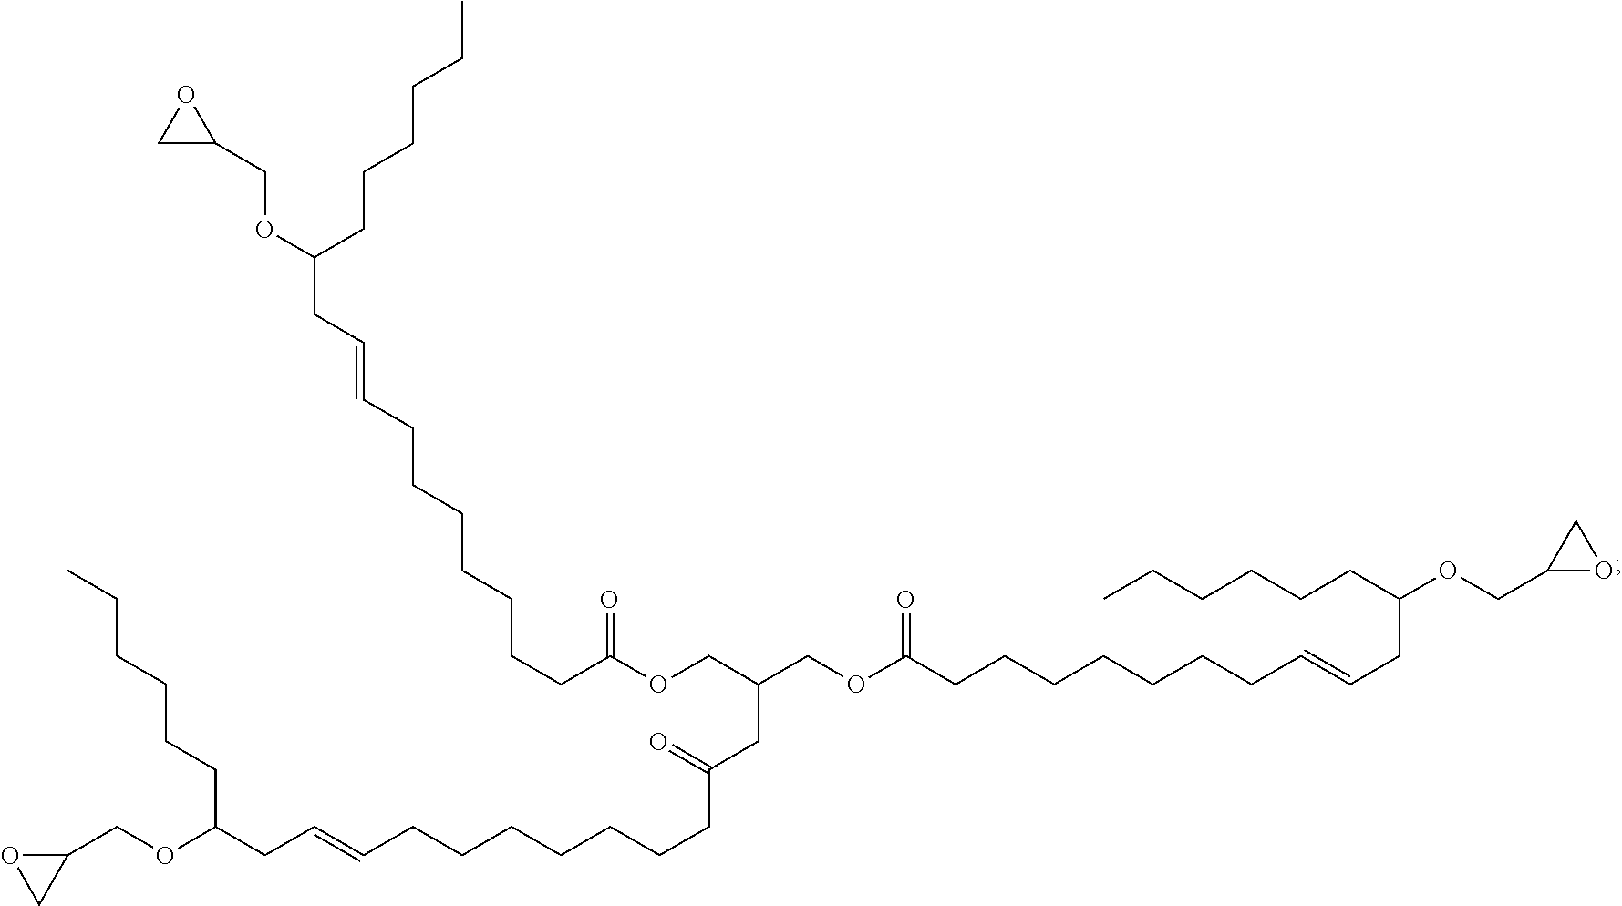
C(CC(OCC(COC(CCCCCCCC=CCC(CCCCCC)OCC1OC1)=O)CC(=O)CCCCCCCC=CCC(OCC1OC1)CCCCCC)=O)CCCCCC=CCC(OCC1OC1)CCCCCC
